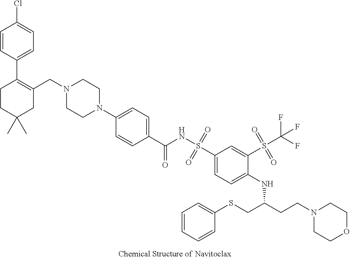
C1=CC(C2=C(CN3CCN(C4=CC=C(C(NS(C5=CC=C(NC(CCN6CCOCC6)CSC6=CC=CC=C6)C(S(C(F)(F)F)(=O)=O)=C5)(=O)=O)=O)C=C4)CC3)CC(C)(C)CC2)=CC=C1Cl
